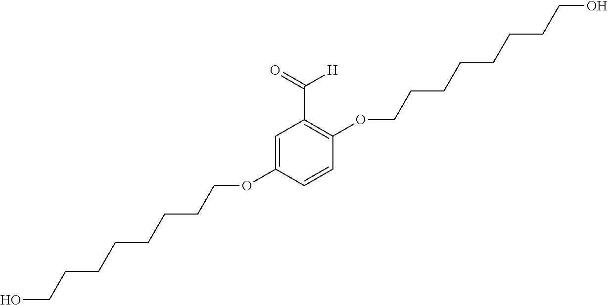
C1=C(OCCCCCCCCO)C=CC(OCCCCCCCCO)=C1C(=O)[H]
